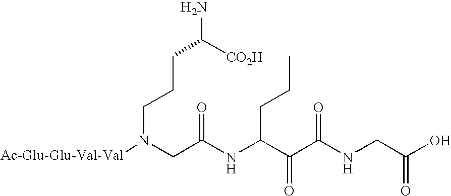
C(N(CC(NC(C(C(NCC(O)=O)=O)=O)CCC)=O)[Ac-Glu-Glu-Val-Val])CCC([CO2H])N
